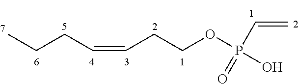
CCCC=CCCOP(O)(=O)C=C
